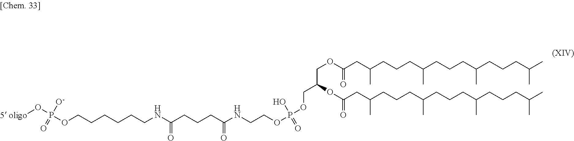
O(CCCCCCNC(=O)CCCC(=O)NCCOP(=O)(O)OCC(COC(=O)CC(CCCC(CCCC(CCCC(C)C)C)C)C)OC(=O)CC(CCCC(CCCC(CCCC(C)C)C)C)C)P([O-])(=O)O[5 oligo]
